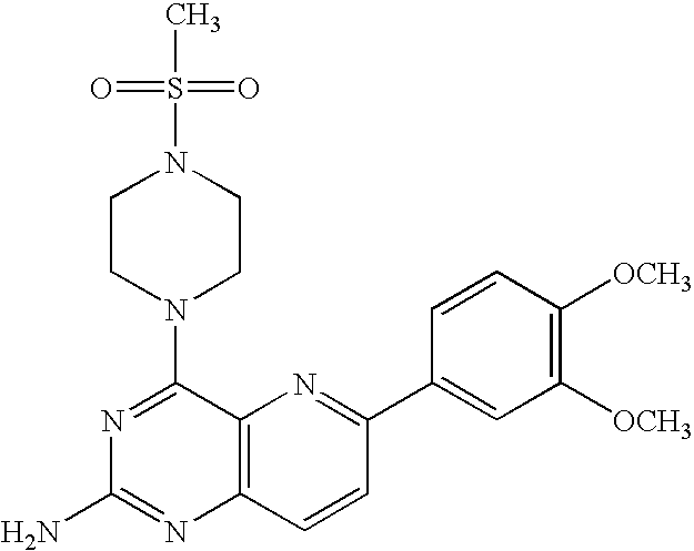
C1(N2CCN(S(=O)(=O)C)CC2)=NC(N)=NC2=C1N=C(C1=CC([OCH3])=C([OCH3])C=C1)C=C2
